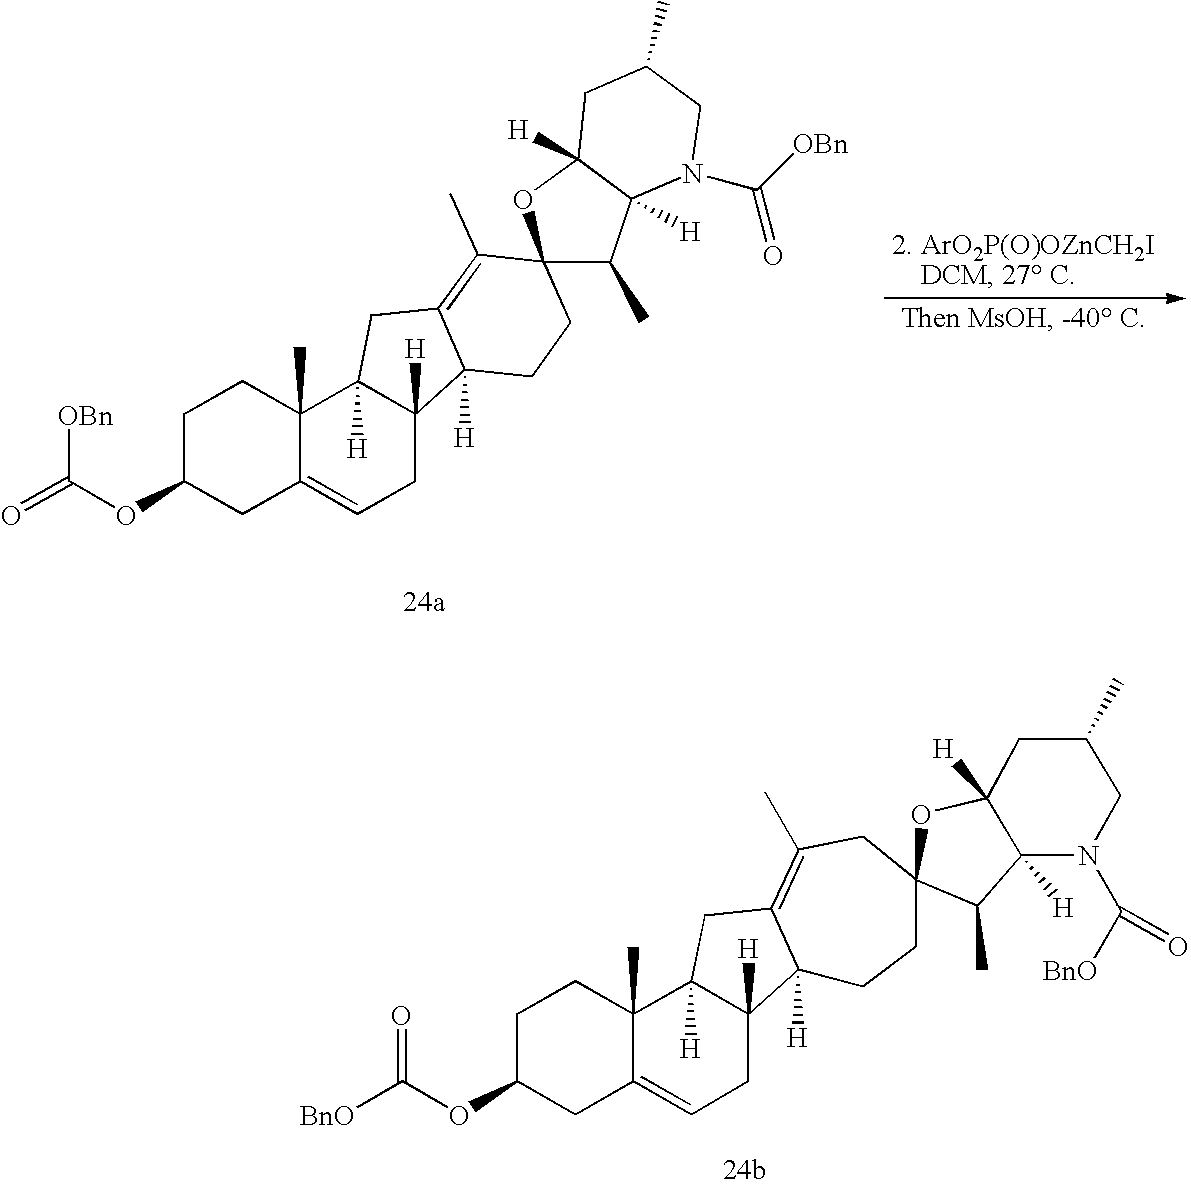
C1C(OC(=O)[OBn])CC2=CCC3([H])C([H])(C2(C)C1)CC1=C(C)C2(OC4([H])C([H])(C2C)N(C([OBn])=O)CC(C)C4)CCC31[H].C1C(OC([BnO])=O)CC2=CCC3([H])C([H])(C2(C)C1)CC1=C(C)CC2(CCC31[H])OC1([H])C([H])(C2C)N(C([BnO])=O)CC(C)C1
